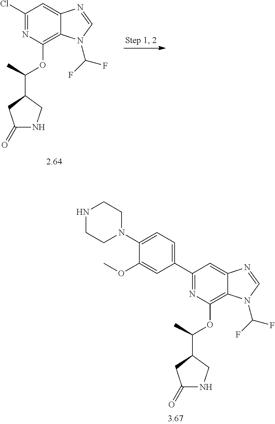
C1(Cl)=NC(OC(C)C2CC(=O)NC2)=C2C(=C1)N=CN2C(F)F.C1(C2=CC=C(N3CCNCC3)C(OC)=C2)=NC(OC(C)C2CC(=O)NC2)=C2C(=C1)N=CN2C(F)F
